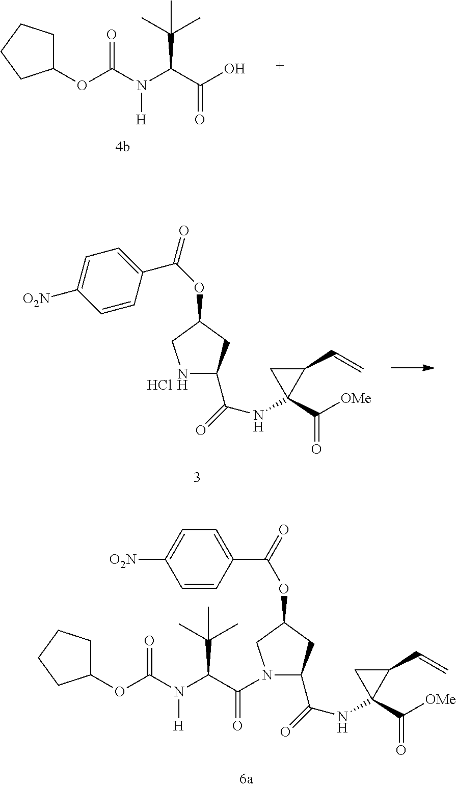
C1(C(NC2(C([OMe])=O)C(C=C)C2)=O)CC(OC(C2=CC=C([O2N])C=C2)=O)CN1C(C(N(C(OC1CCCC1)=O)[H])C(C)(C)C)=O.C1(OC(N(C(C(O)=O)C(C)(C)C)[H])=O)CCCC1.N1C(C(NC2(C([OMe])=O)C(C=C)C2)=O)CC(OC(C2=CC=C([O2N])C=C2)=O)C1.Cl
